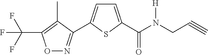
C(F)(F)(F)C1=C(C)C(C2=CC=C(C(N(CC#C)[H])=O)S2)=NO1
